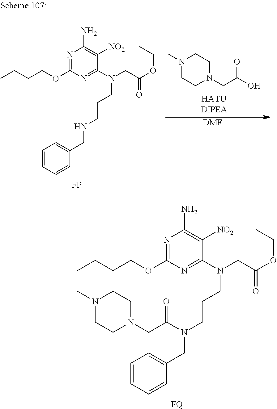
N1=C(OCCCC)N=C(N(CC(OCC)=O)CCCN(CC2=CC=CC=C2)C(CN2CCN(C)CC2)=O)C([NO2])=C1N.[FQ].N1(C)CCN(CC(O)=O)CC1.[DMF].N1=C(OCCCC)N=C(N(CC(OCC)=O)CCCNCC2=CC=CC=C2)C([NO2])=C1N.[FP]
